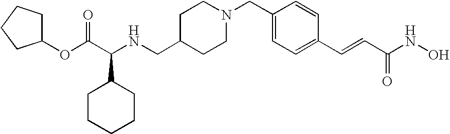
C(C1CCN(CC2=CC=C(C=CC(NO)=O)C=C2)CC1)NC(C(OC1CCCC1)=O)C1CCCCC1
